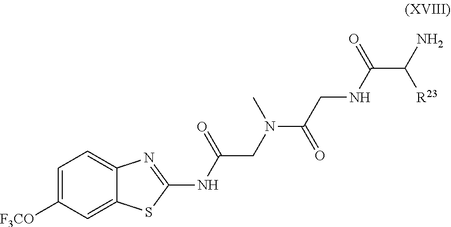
C1=C([F3CO])C=C2C(=C1)N=C(NC(CN(C(=O)CNC(C([R23])N)=O)C)=O)S2
